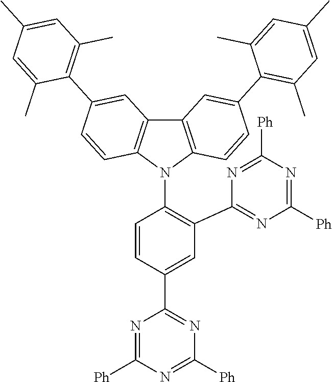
C1=C(C2=NC([Ph])=NC([Ph])=N2)C=CC(N2C3=C(C4=C2C=CC(C2=C(C)C=C(C)C=C2C)=C4)C=C(C2=C(C)C=C(C)C=C2C)C=C3)=C1C1=NC([Ph])=NC([Ph])=N1
